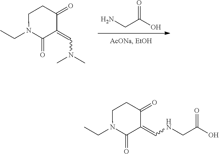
NCC(O)=O.C1(=CN(C)C)C(=O)N(CC)CCC1=O.C1(=CNCC(O)=O)C(=O)N(CC)CCC1=O
